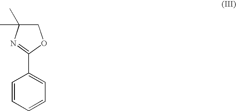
C1=CC=CC=C1C1=NC(C)(C)CO1
